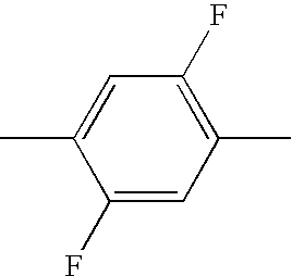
C1(F)=C(C)C=C(F)C(C)=C1
